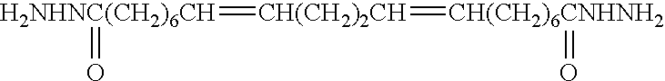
[H2NHNC(CH2)6CH](=[CH(CH2)2CH]=[CH(CH2)6CNHNH2]=O)=O
